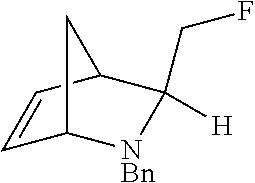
C1=CC2C(CF)([H])[NBn]C1C2
